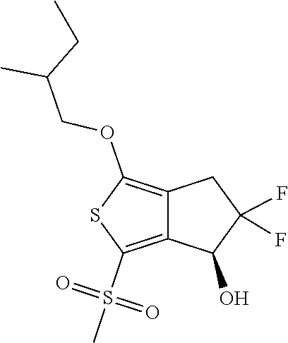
C12=C(S(=O)(C)=O)SC(OCC(CC)C)=C1CC(F)(F)C2O
